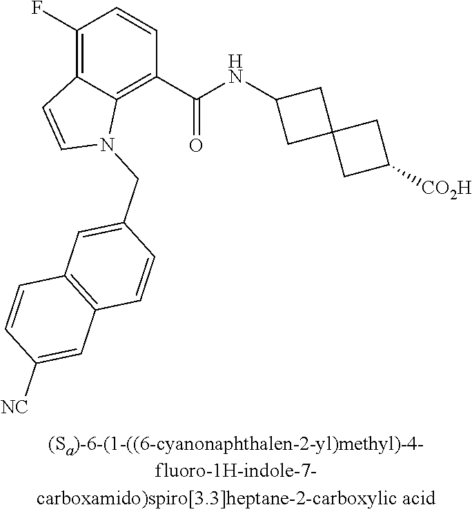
C1(F)=C2C(=C(C(NC3CC4(C3)CC([CO2H])C4)=O)C=C1)N(CC1=CC3=C(C=C1)C=C([NC])C=C3)C=C2
